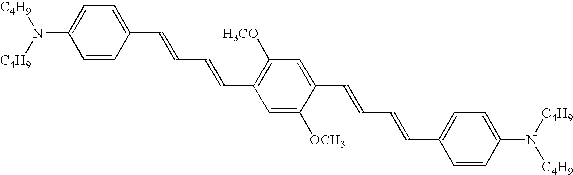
C1=C(N([C4H9])[C4H9])C=CC(C=CC=CC2=C([H3CO])C=C(C=CC=CC3=CC=C(N([C4H9])[C4H9])C=C3)C([OCH3])=C2)=C1
